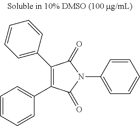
C1(C2=CC=CC=C2)=C(C2=CC=CC=C2)C(=O)N(C2=CC=CC=C2)C1=O
